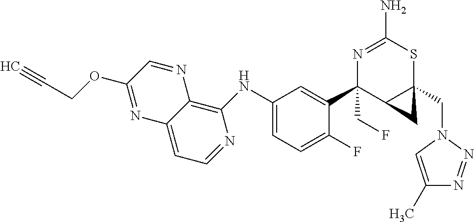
C1(NC2=CC=C(F)C(C3(CF)C4C(CN5C=C(C)N=N5)(SC(N)=N3)C4)=C2)=C2C(=CC=N1)N=C(OCC#C)C=N2
